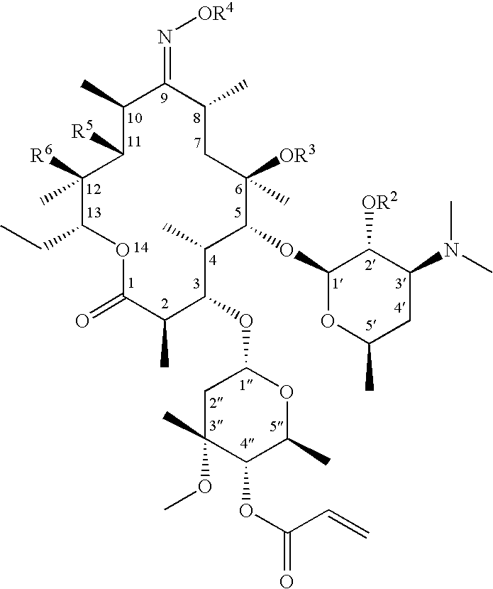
O1C(=O)C(C)C(OC2CC(C)(OC)C(OC(C=C)=O)C(C)O2)C(C)C(OC2OC(C)CC(N(C)C)C2[OR2])C([OR3])(C)CC(C)C(=N[OR4])C(C)C([R5])C([R6])(C)C1CC
